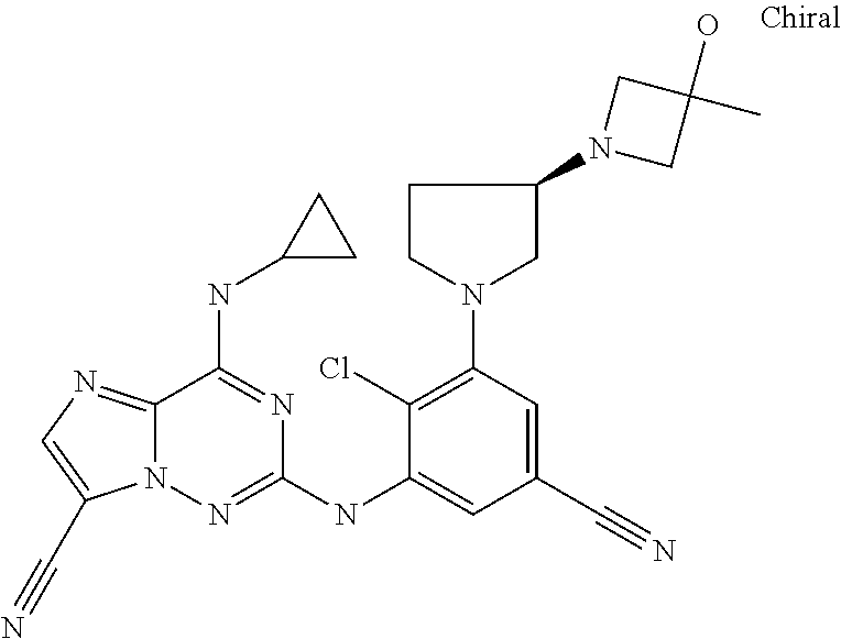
C12=NC=C(C#N)N1N=C(NC1=CC(C#N)=CC(N3CC(N4CC(O)(C)C4)CC3)=C1Cl)N=C2NC1CC1
